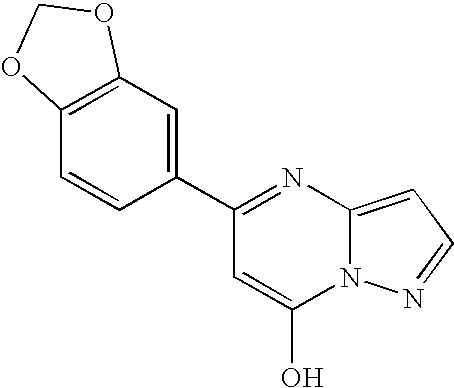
C1(C2=CC3=C(C=C2)OCO3)=NC2=CC=NN2C(O)=C1
